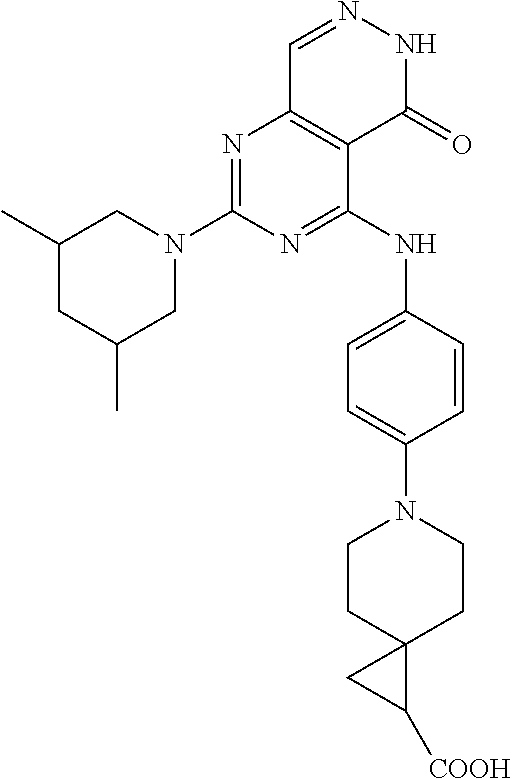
C1(C)CC(C)CN(C2=NC3=C(C(NC4=CC=C(N5CCC6(CC5)C([COOH])C6)C=C4)=N2)C(=O)NN=C3)C1
